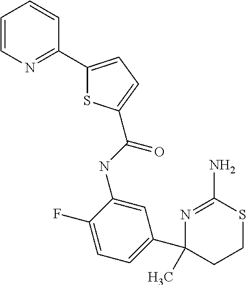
N(C1=CC(C2(C)CCSC(N)=N2)=CC=C1F)C(=O)C1=CC=C(C2=NC=CC=C2)S1
